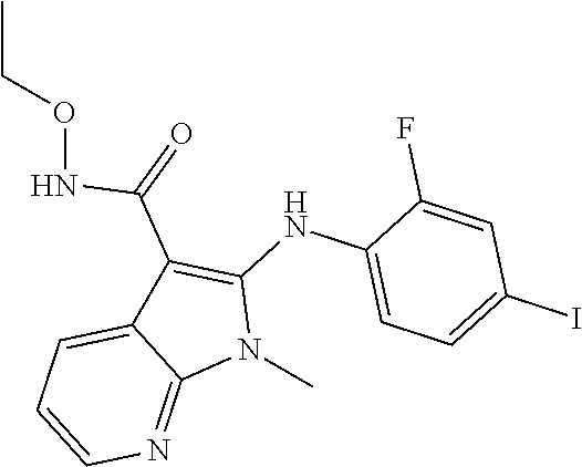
C1(C(=O)NOCC)=C(NC2=CC=C(I)C=C2F)N(C)C2=NC=CC=C12
